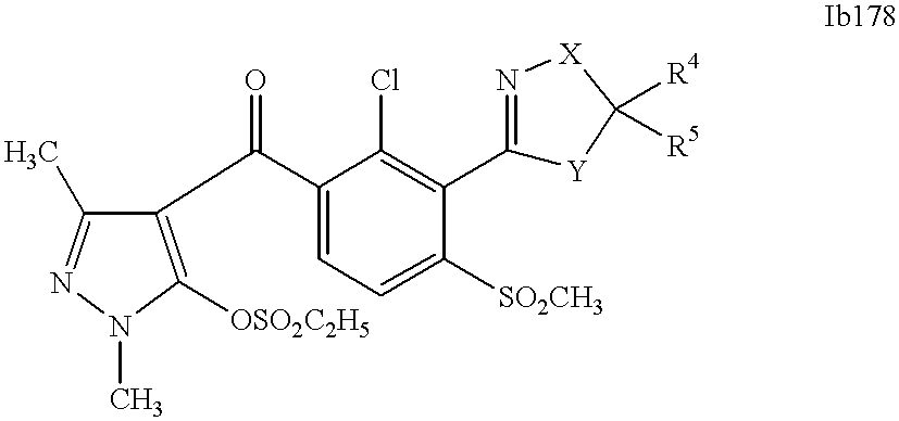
C1(C)=NN(C)C([OSO2C2H5])=C1C(=O)C1=CC=C([SO2CH3])C(C2=N[X]C([R4])([R5])[Y]2)=C1Cl
